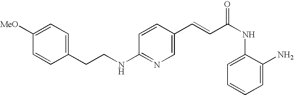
C(CNC1=NC=C(C=CC(NC2=CC=CC=C2N)=O)C=C1)C1=CC=C([MeO])C=C1
